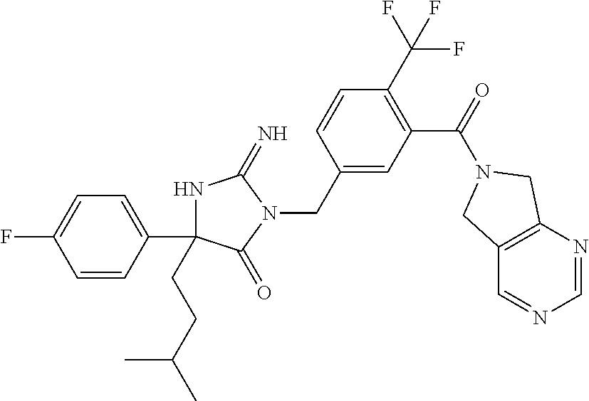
N1C(C2=CC=C(F)C=C2)(CCC(C)C)C(=O)N(CC2=CC(C(=O)N3CC4=C(C=NC=N4)C3)=C(C(F)(F)F)C=C2)C1=N
